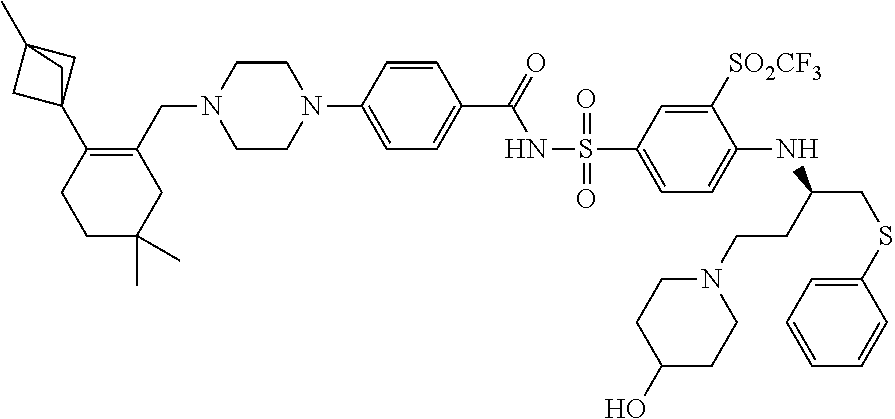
C1=CC(N2CCN(CC3=C(C45CC(C)(C4)C5)CCC(C)(C)C3)CC2)=CC=C1C(=O)NS(C1=CC=C(NC(CSC2=CC=CC=C2)CCN2CCC(O)CC2)C([SO2CF3])=C1)(=O)=O
